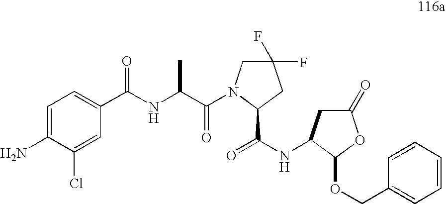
C1=C(N)C(Cl)=CC(C(NC(C(=O)N2CC(F)(F)CC2C(NC2CC(=O)OC2OCC2=CC=CC=C2)=O)C)=O)=C1
